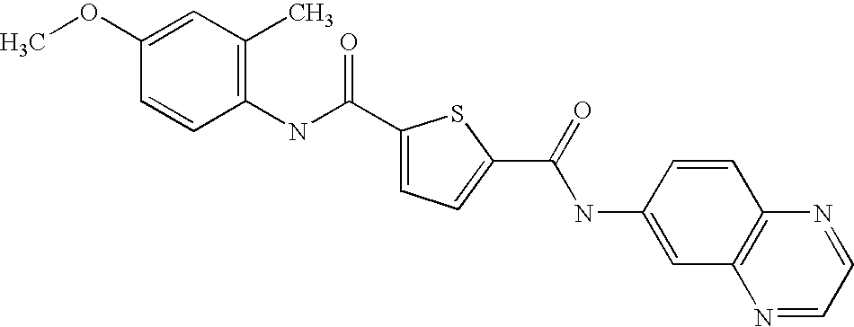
C1(C(NC2=C(C)C=C(OC)C=C2)=O)=CC=C(C(=O)NC2=CC3=C(C=C2)N=CC=N3)S1
